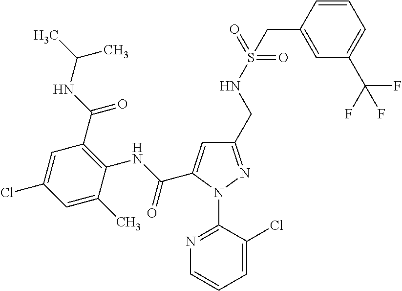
C(C1=CC(CNS(CC2=CC(C(F)(F)F)=CC=C2)(=O)=O)=NN1C1=NC=CC=C1Cl)(NC1=C(C(NC(C)C)=O)C=C(Cl)C=C1C)=O
